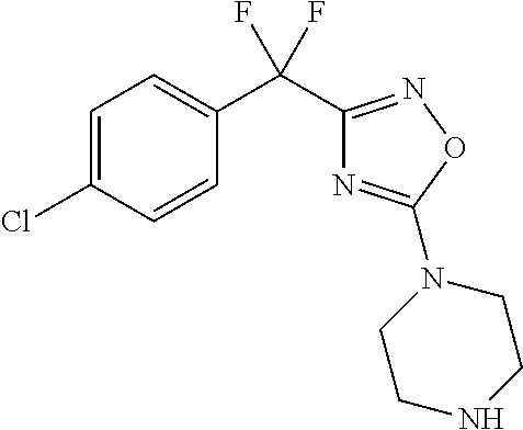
C1(C(C2=CC=C(Cl)C=C2)(F)F)=NOC(N2CCNCC2)=N1
